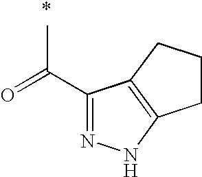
O=C(C1=NNC2=C1CCC2)C
